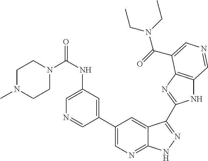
C1(NC(=O)N2CCN(C)CC2)=CN=CC(C2=CN=C3C(=C2)C(C2=NC4=C(N2)C=NC=C4C(=O)N(CC)CC)=NN3)=C1
